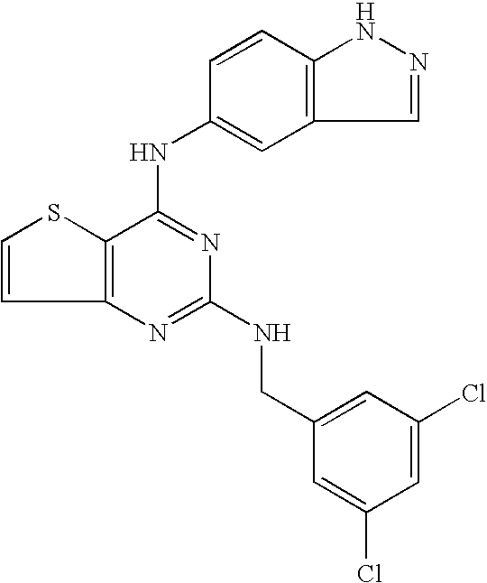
C12=C(C(NC3=CC4=C(C=C3)NN=C4)=NC(NCC3=CC(Cl)=CC(Cl)=C3)=N1)SC=C2
